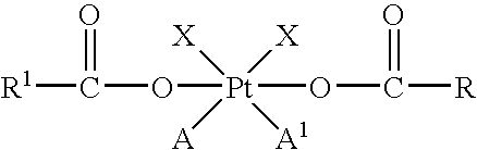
[R1]C(O[Pt](OC([R])=O)([X])([A])([A1])[X])=O
